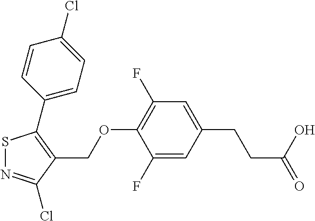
S1N=C(Cl)C(COC2=C(F)C=C(CCC(=O)O)C=C2F)=C1C1=CC=C(Cl)C=C1
